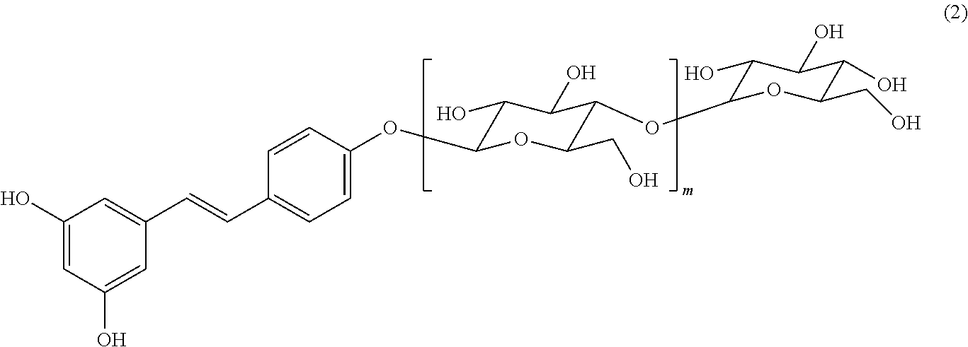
C1(O)C(CO)OC(OC2C(CO)OC(OC3=CC=C(C=CC4=CC(O)=CC(O)=C4)C=C3)C(O)C2O)C(O)C1O
